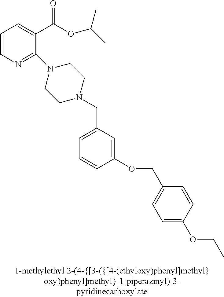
C1=CN=C(N2CCN(CC3=CC=CC(OCC4=CC=C(OCC)C=C4)=C3)CC2)C(C(OC(C)C)=O)=C1
